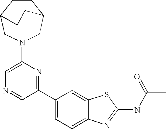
C1(C2=CC=C3C(=C2)SC(NC(C)=O)=N3)=NC(N2CC3CCC(C2)CC3)=CN=C1
